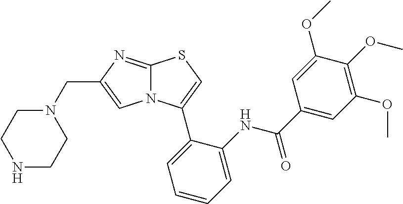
N1CCN(CC2=CN3C(=N2)SC=C3C2=CC=CC=C2NC(C2=CC(OC)=C(OC)C(OC)=C2)=O)CC1
